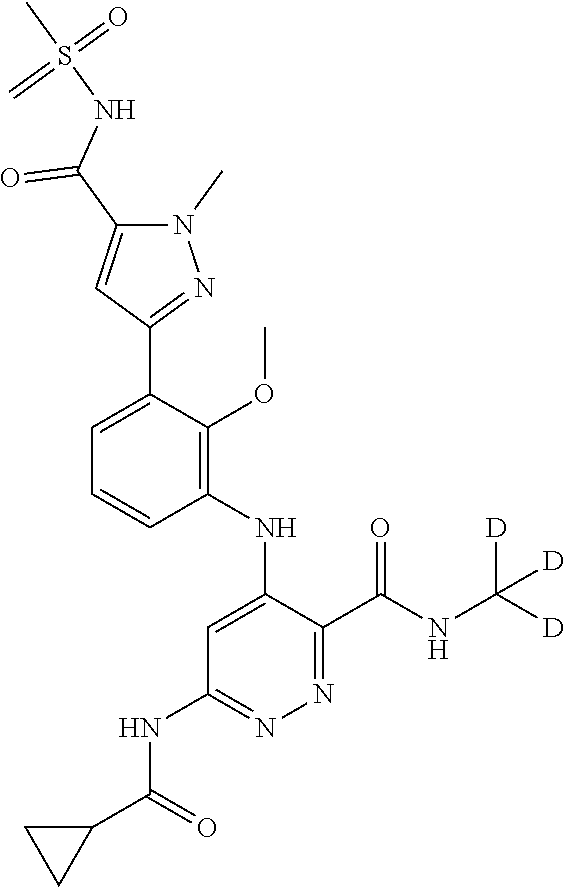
C1=CC=C(C2=NN(C)C(C(NS(C)(=O)=C)=O)=C2)C(OC)=C1NC1=CC(NC(C2CC2)=O)=NN=C1C(NC([D])([D])[D])=O
